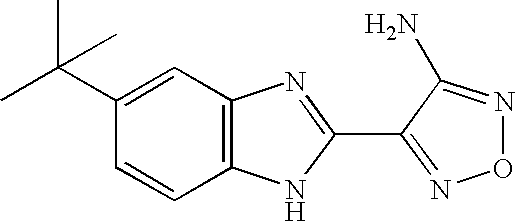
C1(C(C)(C)C)=CC2=C(C=C1)NC(C1=NON=C1N)=N2
